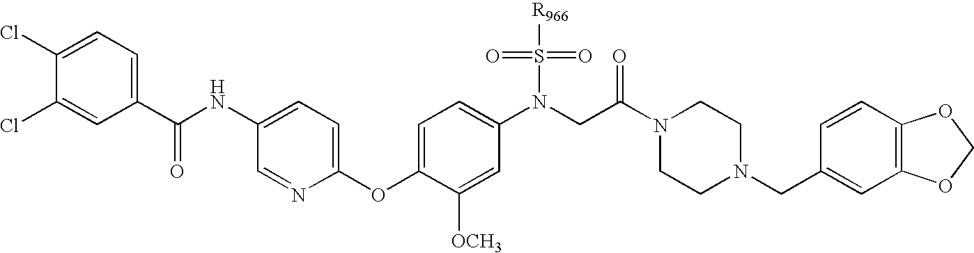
C1=C(NC(C2=CC=C(Cl)C(Cl)=C2)=O)C=NC(OC2=CC=C(N(CC(N3CCN(CC4=CC5=C(C=C4)OCO5)CC3)=O)S(=O)(=O)[R966])C=C2[OCH3])=C1
